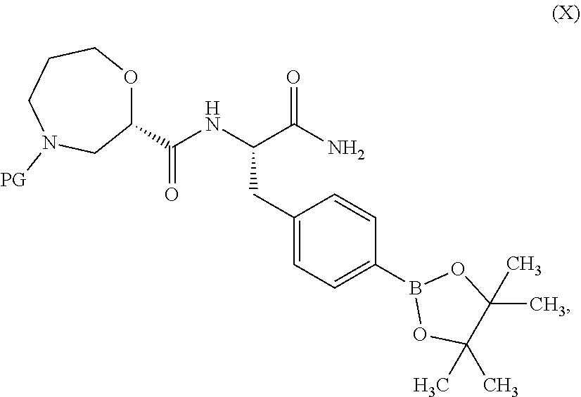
C1(C(=O)NC(C(N)=O)CC2=CC=C(B3OC(C)(C)C(C)(C)O3)C=C2)OCCCN([PG])C1
